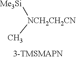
[NCH2CH2CN](C)[Me3Si]
